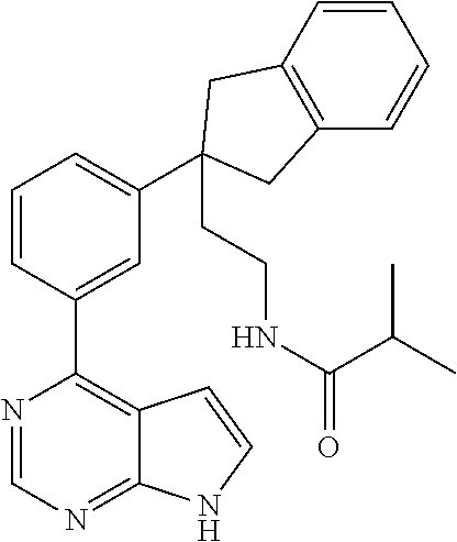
N1=CN=C2C(=C1C1=CC(C3(CCNC(=O)C(C)C)CC4=C(C3)C=CC=C4)=CC=C1)C=CN2
